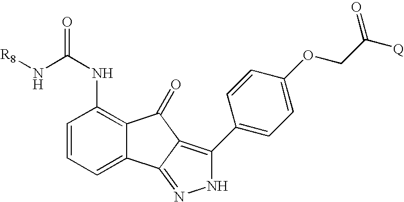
C1=CC=C2C(=C1NC(=O)N[R8])C(=O)C1=C(C3=CC=C(OCC([Q])=O)C=C3)NN=C21
